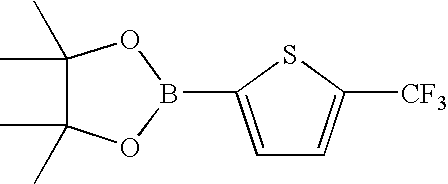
C1=C(B2OC(C)(C)C(C)(C)O2)SC([CF3])=C1
